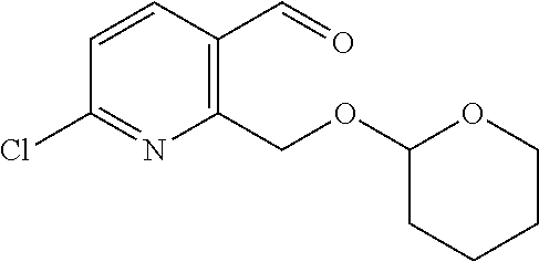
C1=CC(C=O)=C(COC2CCCCO2)N=C1Cl
